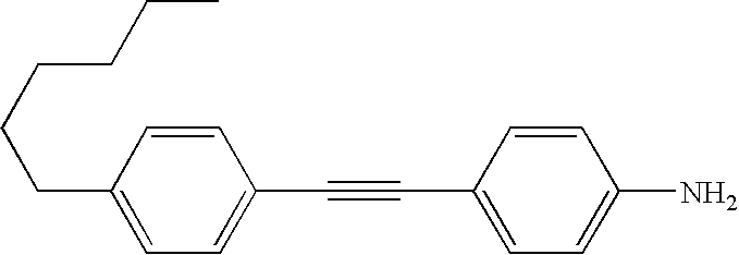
C1=CC(CCCCCC)=CC=C1C#CC1=CC=C(N)C=C1
